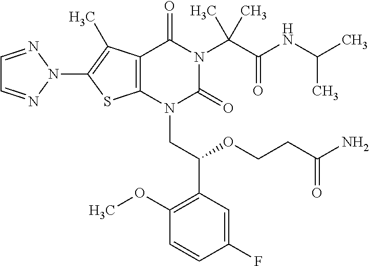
C12=C(C(C)=C(N3N=CC=N3)S1)C(=O)N(C(C(=O)NC(C)C)(C)C)C(=O)N2CC(C1=C(OC)C=CC(F)=C1)OCCC(N)=O
